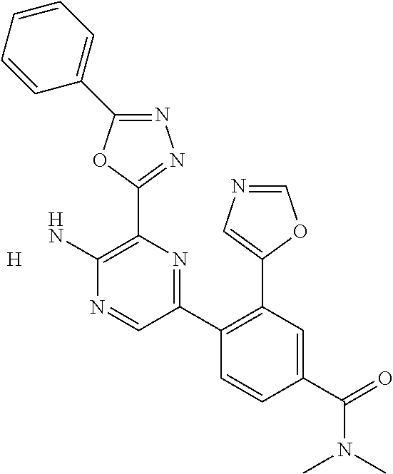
N1=C(C2=CC=CC=C2)OC(C2=C(N)N=CC(C3=C(C4=CN=CO4)C=C(C(=O)N(C)C)C=C3)=N2)=N1.[H]
